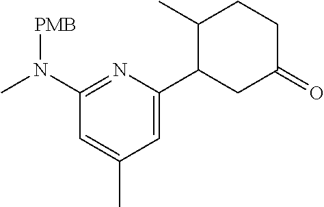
C1(N(C)[PMB])=NC(C2CC(=O)CCC2C)=CC(C)=C1
